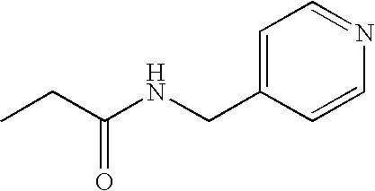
CCC(NCC1=CC=NC=C1)=O
